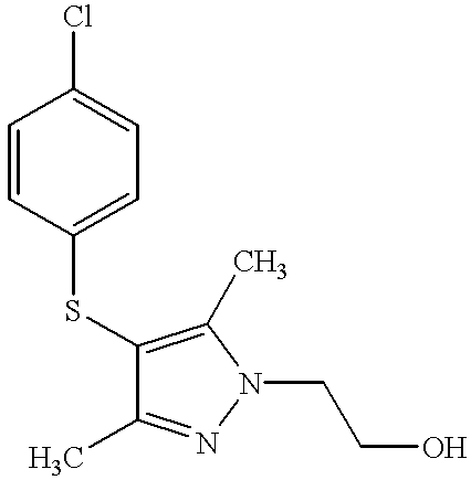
C1=CC(SC2=C(C)N(CCO)N=C2C)=CC=C1Cl
